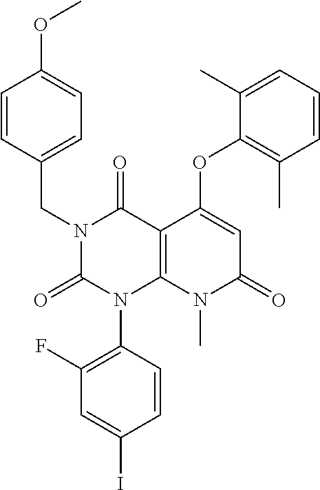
C1(F)=C(N2C3=C(C(=O)N(CC4=CC=C(OC)C=C4)C2=O)C(OC2=C(C)C=CC=C2C)=CC(=O)N3C)C=CC(I)=C1
